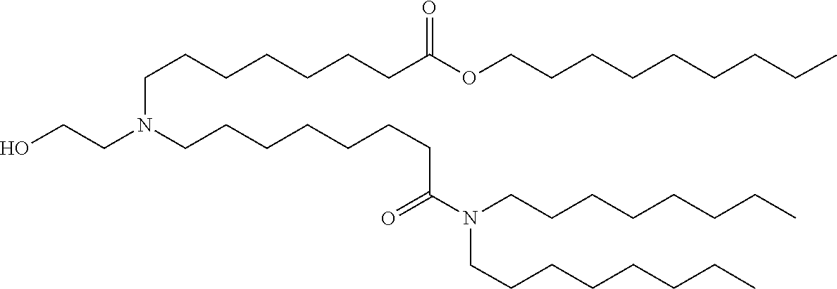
C(CCC)CCCCN(C(=O)CCCCCCCN(CCCCCCCC(=O)OCCCCCCCCC)CCO)CCCCCCCC
